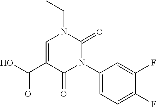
CCN1C=C(C(=O)O)C(=O)N(C2=CC=C(F)C(F)=C2)C1=O
